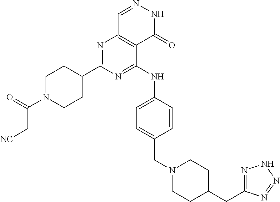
N1=C(C2CCN(C(=O)C[NC])CC2)N=C(NC2=CC=C(CN3CCC(CC4=NNN=N4)CC3)C=C2)C2=C1C=NNC2=O
